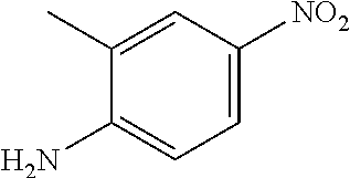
C1=C([NO2])C=C(C)C(N)=C1
